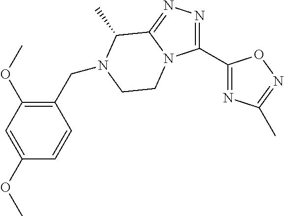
C1(C2=NC(C)=NO2)=NN=C2N1CCN(CC1=C(OC)C=C(OC)C=C1)C2C
